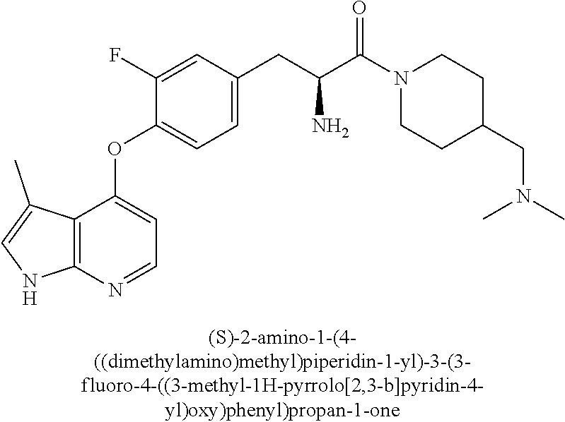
C1(F)=CC(CC(C(N2CCC(CN(C)C)CC2)=O)N)=CC=C1OC1=CC=NC2=C1C(C)=CN2
